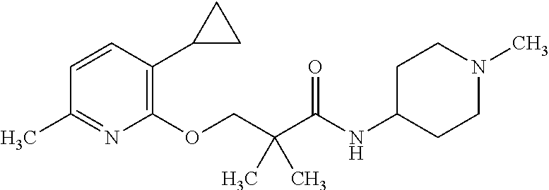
C1=CC(C2CC2)=C(OCC(C(NC2CCN(C)CC2)=O)(C)C)N=C1C
